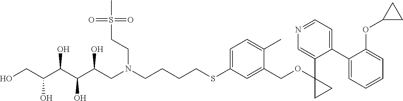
OCC(C(C(C(CN(CCCCSC1=CC=C(C)C(COC2(C3=CN=CC=C3C3=CC=CC=C3OC3CC3)CC2)=C1)CCS(C)(=O)=O)O)O)O)O
